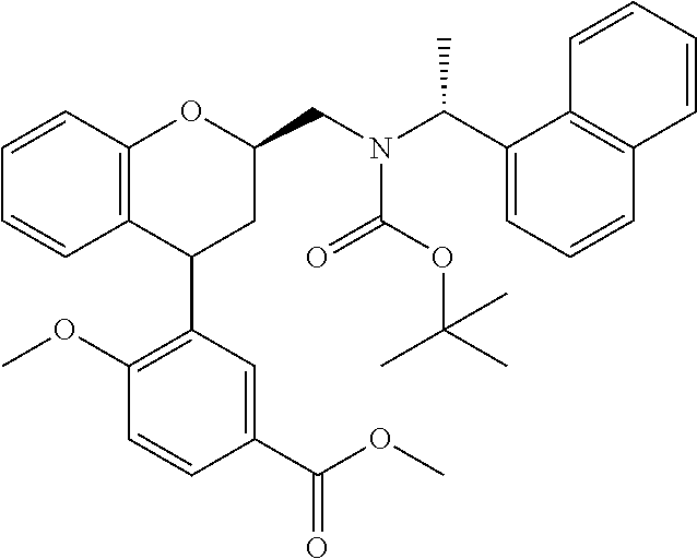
C12=C(C=CC=C1)OC(CN(C(C1=CC=CC3=C1C=CC=C3)C)C(OC(C)(C)C)=O)CC2C1=C(OC)C=CC(C(OC)=O)=C1
